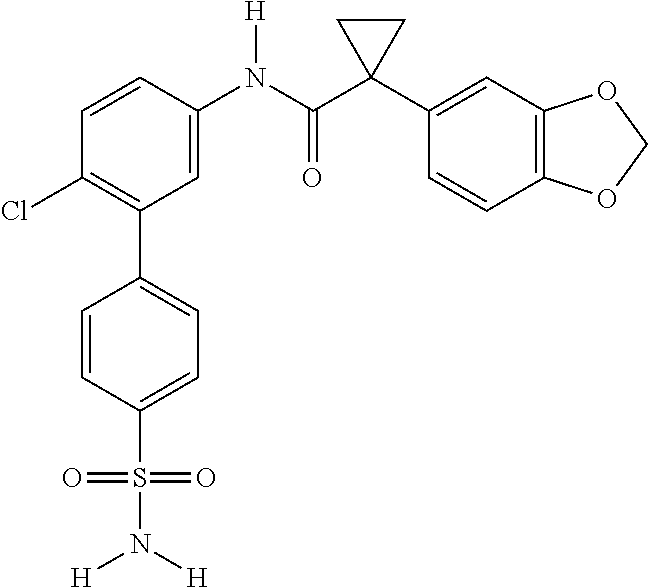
C1(Cl)=C(C2=CC=C(S(=O)(=O)N([H])[H])C=C2)C=C(N(C(C2(C3=CC4=C(C=C3)OCO4)CC2)=O)[H])C=C1
